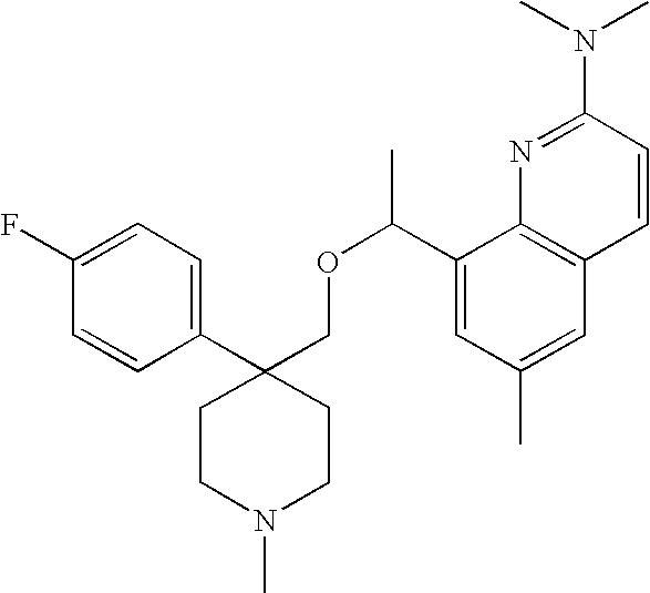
C1(C2(COC(C)C3=CC(C)=CC4=C3N=C(N(C)C)C=C4)CCN(C)CC2)=CC=C(F)C=C1
